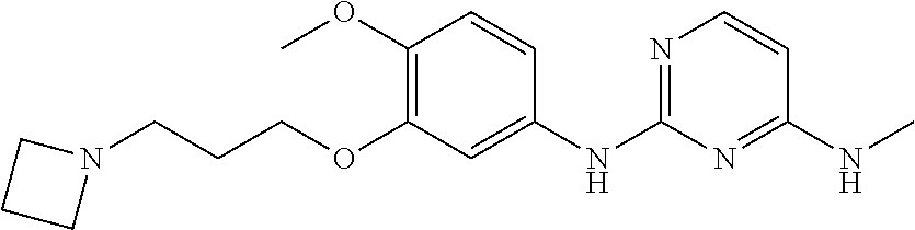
C1(NC)=NC(NC2=CC(OCCCN3CCC3)=C(OC)C=C2)=NC=C1
